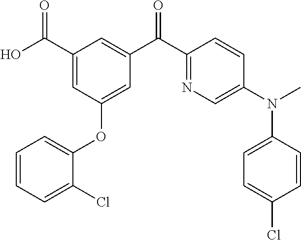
C1(C(O)=O)=CC(OC2=CC=CC=C2Cl)=CC(C(C2=NC=C(N(C)C3=CC=C(Cl)C=C3)C=C2)=O)=C1
